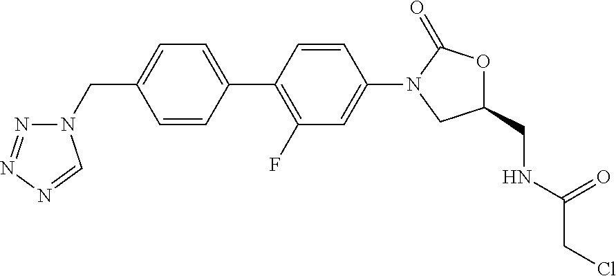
C1=CC(C2=C(F)C=C(N3CC(CNC(CCl)=O)OC3=O)C=C2)=CC=C1CN1N=NN=C1
